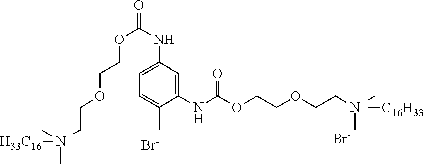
C1(NC(OCCOCC[N+](C)([C16H33])C)=O)=CC(NC(=O)OCCOCC[N+](C)(C)[H33C16])=CC=C1C.[Br-].[Br-]
